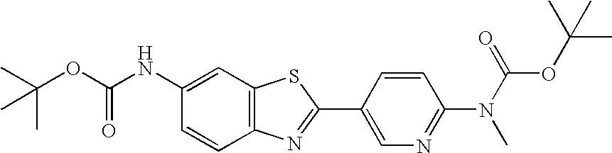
C1(NC(OC(C)(C)C)=O)=CC2=C(C=C1)N=C(C1=CN=C(N(C)C(OC(C)(C)C)=O)C=C1)S2
